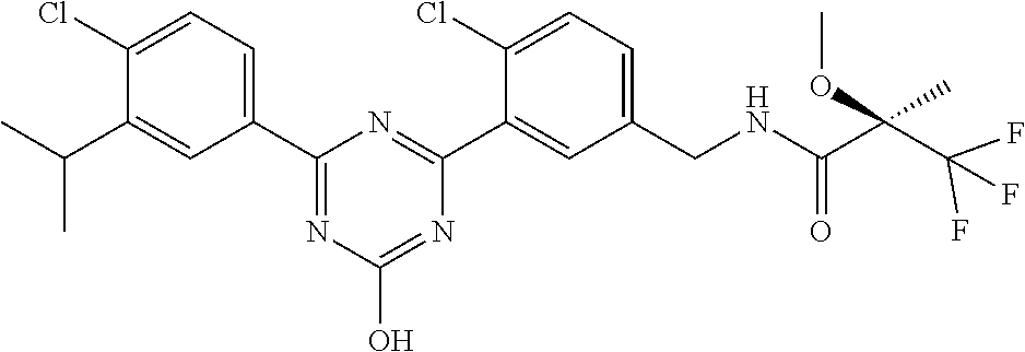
C1(C2=CC=C(Cl)C(C(C)C)=C2)=NC(O)=NC(C2=CC(CNC(C(C(F)(F)F)(OC)C)=O)=CC=C2Cl)=N1
